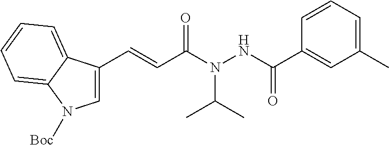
C1(C)=CC=CC(C(NN(C(C=CC2=CN([Boc])C3=CC=CC=C23)=O)C(C)C)=O)=C1
